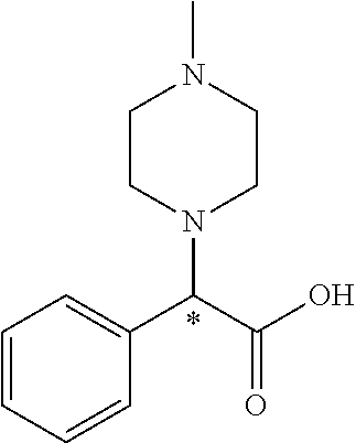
N1(C)CCN(C(C(O)=O)C2=CC=CC=C2)CC1
